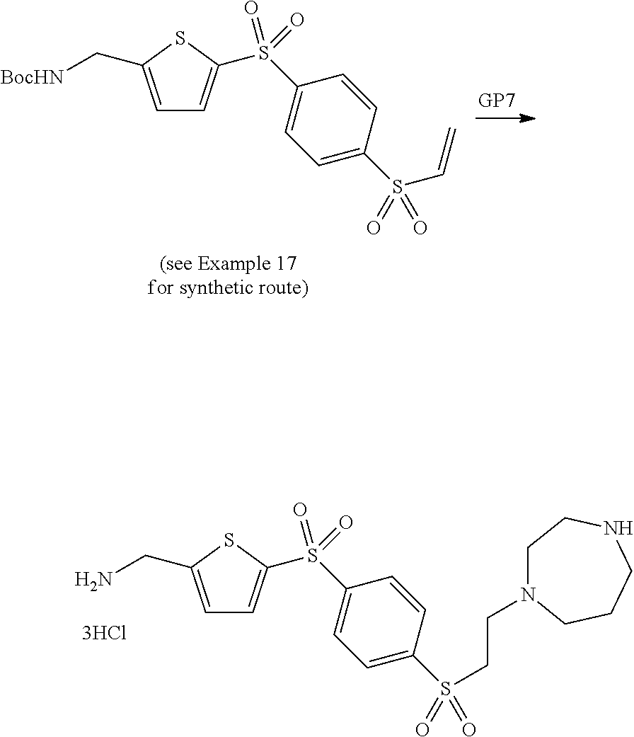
C1=C(C[BocHN])SC(S(C2=CC=C(S(C=C)(=O)=O)C=C2)(=O)=O)=C1.C1=C(CN)SC(S(C2=CC=C(S(CCN3CCNCCC3)(=O)=O)C=C2)(=O)=O)=C1
